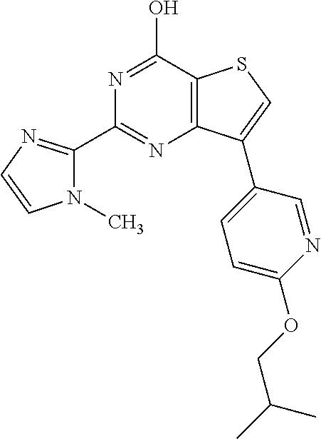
C1(C2=NC3=C(C(O)=N2)SC=C3C2=CC=C(OCC(C)C)N=C2)=NC=CN1C
